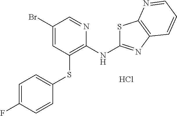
C1(Br)=CC(SC2=CC=C(F)C=C2)=C(NC2=NC3=C(S2)N=CC=C3)N=C1.Cl
